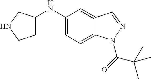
C1(NC2=CC=C3C(=C2)C=NN3C(C(C)(C)C)=O)CCNC1
